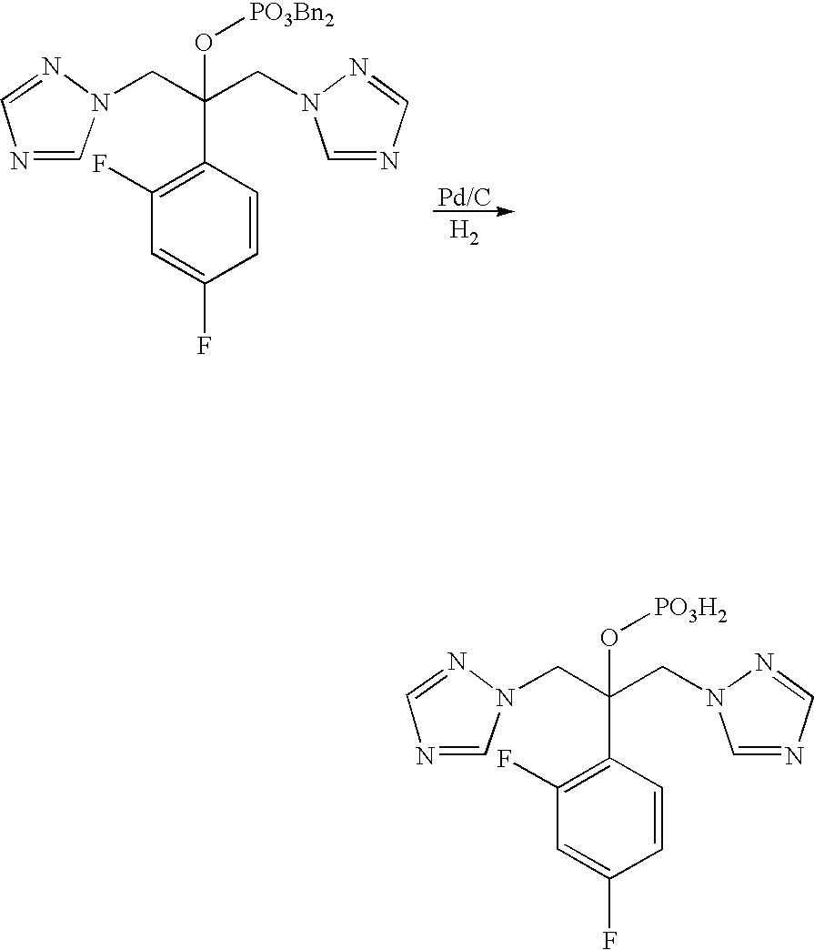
C1=NN(CC(CN2C=NC=N2)(O[PO3Bn2])C2=C(F)C=C(F)C=C2)C=N1.[Pd/C].[H2].C1=NN(CC(CN2C=NC=N2)(O[PO3H2])C2=C(F)C=C(F)C=C2)C=N1
